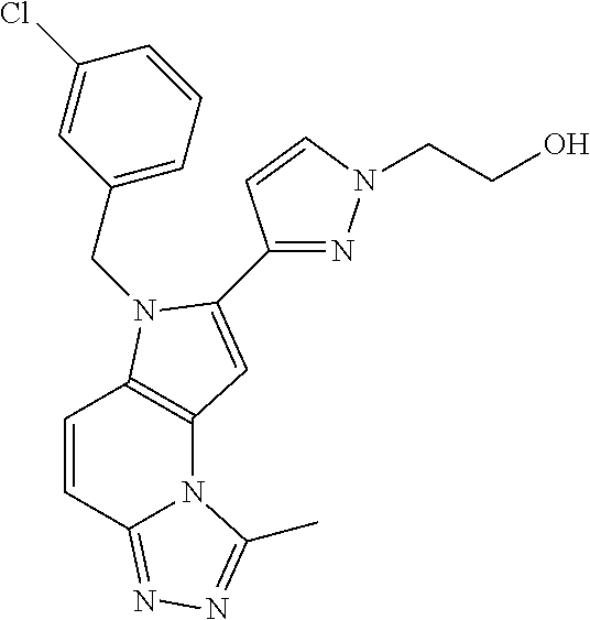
C1(CN2C3=C(N4C(=NN=C4C)C=C3)C=C2C2=NN(CCO)C=C2)=CC=CC(Cl)=C1
